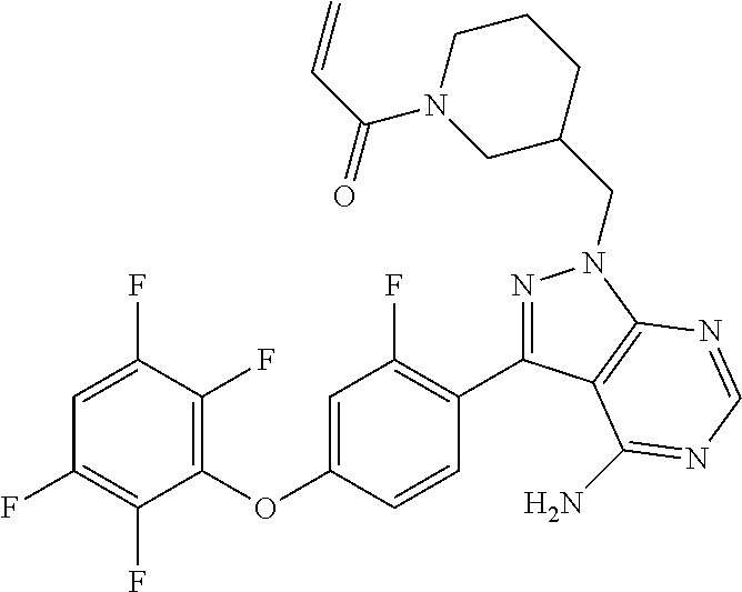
C1(OC2=CC(F)=C(C3=NN(CC4CCCN(C(C=C)=O)C4)C4=C3C(N)=NC=N4)C=C2)=C(F)C(F)=CC(F)=C1F
